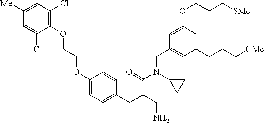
C1(OCCOC2=CC=C(CC(C(=O)N(CC3=CC(CCC[OMe])=CC(OCCC[SMe])=C3)C3CC3)CN)C=C2)=C(Cl)C=C([Me])C=C1Cl
